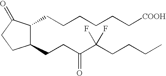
C1(CCC(C(CCCC)(F)F)=O)C(CCCCCC[COOH])C(=O)CC1
